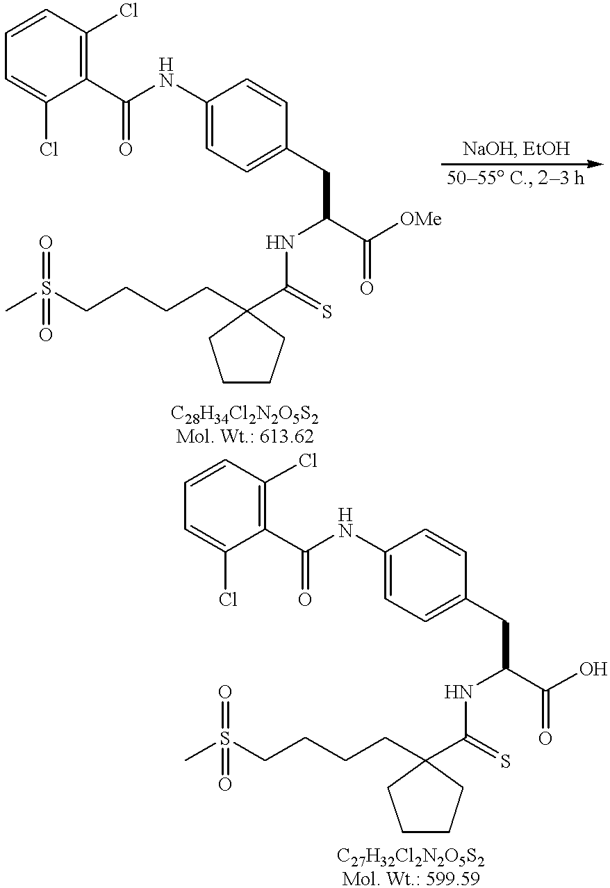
CS(CCCCC1(C(NC(C([OMe])=O)CC2=CC=C(NC(C3=C(Cl)C=CC=C3Cl)=O)C=C2)=S)CCCC1)(=O)=O.CS(CCCCC1(C(NC(C(=O)O)CC2=CC=C(NC(C3=C(Cl)C=CC=C3Cl)=O)C=C2)=S)CCCC1)(=O)=O
